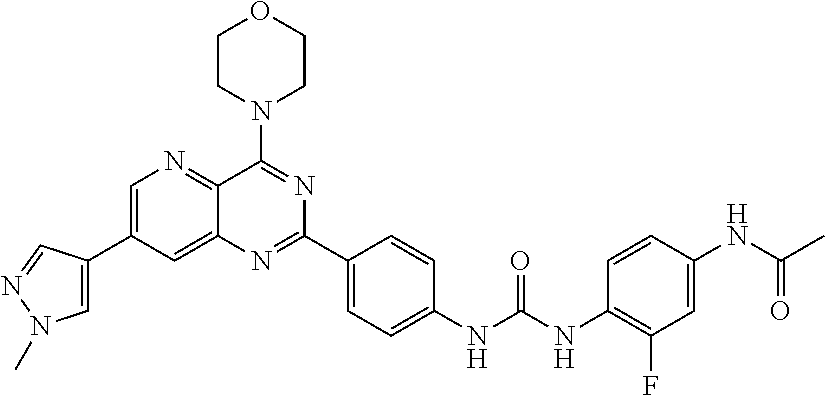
C1=C(C2=CN=C3C(=C2)N=C(C2=CC=C(NC(NC4=C(F)C=C(NC(C)=O)C=C4)=O)C=C2)N=C3N2CCOCC2)C=NN1C
